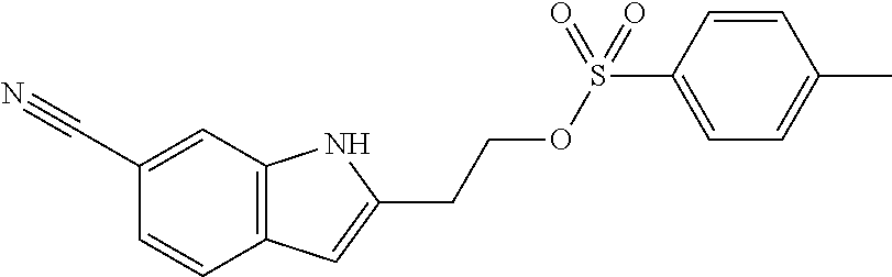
C1(C#N)=CC2=C(C=C1)C=C(CCOS(C1=CC=C(C)C=C1)(=O)=O)N2
